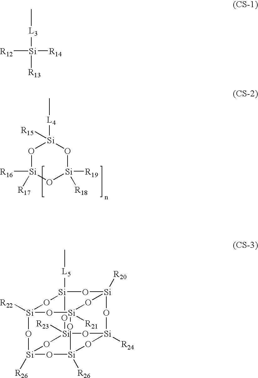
O1[Si]([R16])([R17])O[Si]([R19])([R18])O[Si]1([L4]C)[R15].C[L3][Si]([R13])([R14])[R12].C[L5][Si]12O[Si]3([R20])O[Si]4([R24])O[Si]([R23])(O1)O[Si]1([R26])O[Si]([R26])(O[Si]([R21])(O[Si]([R22])(O1)O2)O3)O4
